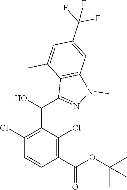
C1(C(O)C2=NN(C)C3=C2C(C)=CC(C(F)(F)F)=C3)=C(Cl)C=CC(C(OC(C)(C)C)=O)=C1Cl
